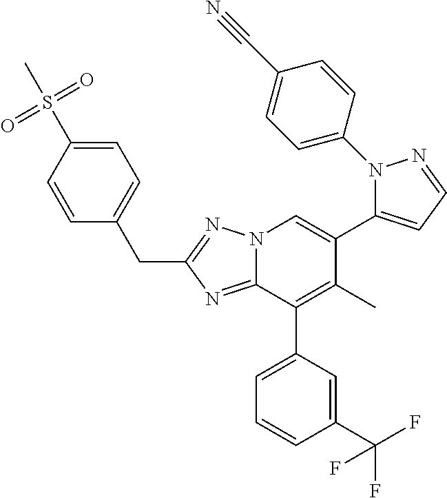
N12C(=NC(CC3=CC=C(S(=O)(=O)C)C=C3)=N1)C(C1=CC=CC(C(F)(F)F)=C1)=C(C)C(C1=CC=NN1C1=CC=C(C#N)C=C1)=C2
